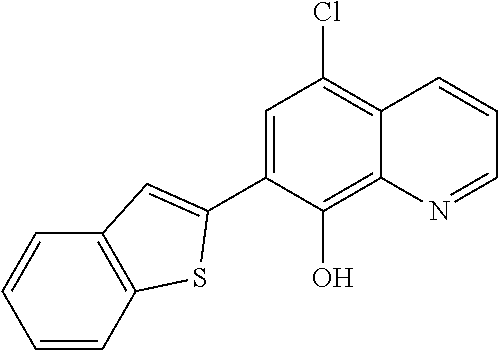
C1(C2=CC3=C(C=CC=C3)S2)=CC(Cl)=C2C(=C1O)N=CC=C2
